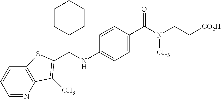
C1=NC2=C(C=C1)SC(C(NC1=CC=C(C(N(CC[CO2H])C)=O)C=C1)C1CCCCC1)=C2C
